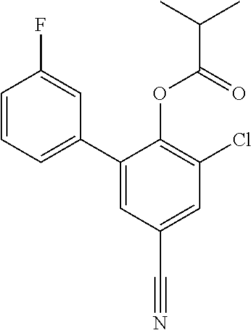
C1=CC=C(C2=CC(C#N)=CC(Cl)=C2OC(C(C)C)=O)C=C1F
